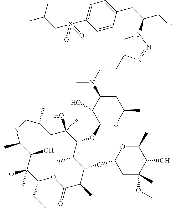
C1(O)(C)C(CC)OC(=O)C(C)C(OC2CC(OC)(C)C(O)C(C)O2)C(C)C(OC2OC(C)CC(N(C)CCC3=CN(C(CF)CC4=CC=C(S(CC(C)C)(=O)=O)C=C4)N=N3)C2O)C(O)(C)CC(C)CN(C)C(C)C1O
